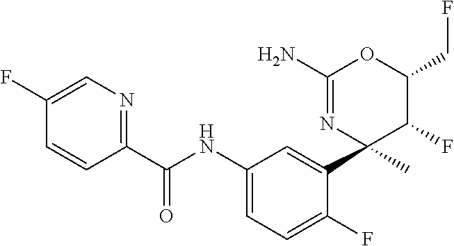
C1(C(NC2=CC=C(F)C(C3(C)N=C(N)OC(CF)C3F)=C2)=O)=NC=C(F)C=C1
